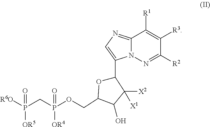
N1=C([R2])C([R3])=C([R1])C2=NC=C(C3OC(COP(CP([R6O])(=O)[OR5])(=O)[OR4])C(O)C3([X2])[X1])N12
